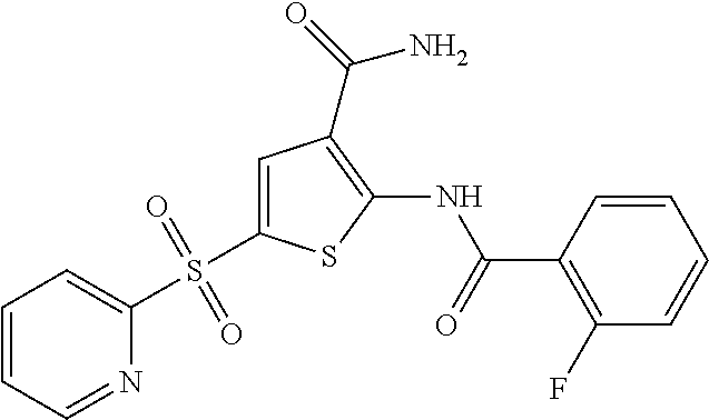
C1=CC(C(=O)NC2=C(C(=O)N)C=C(S(C3=CC=CC=N3)(=O)=O)S2)=C(F)C=C1
